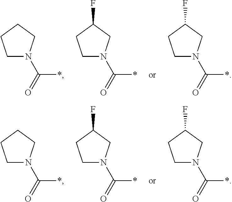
C1CCCN1C(*)=O.C1CC(F)CN1C(*)=O.C1CC(F)CN1C(*)=O.C1CCCN1C(*)=O.C1CC(F)CN1C(*)=O.C1CC(F)CN1C(*)=O
